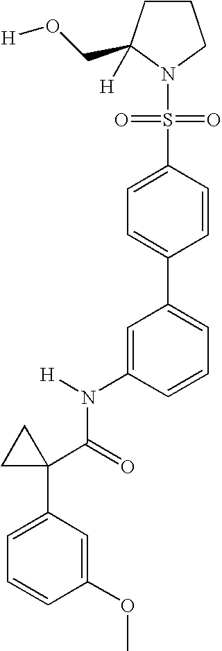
C1CC(CO[H])([H])N(S(C2=CC=C(C3=CC=CC(N(C(=O)C4(C5=CC=CC(OC)=C5)CC4)[H])=C3)C=C2)(=O)=O)C1
